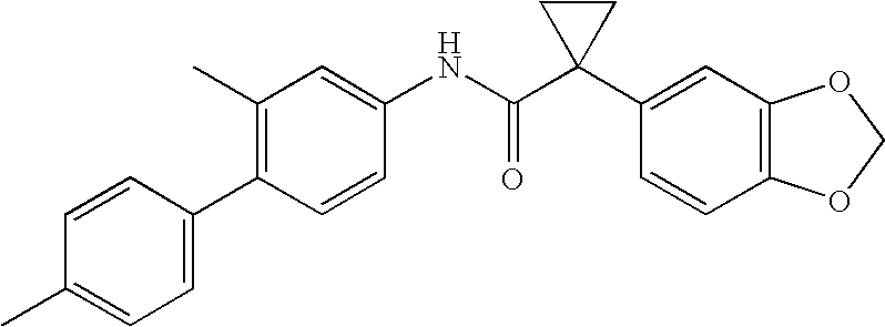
C1(C)=C(C2=CC=C(C)C=C2)C=CC(NC(C2(C3=CC4=C(C=C3)OCO4)CC2)=O)=C1
